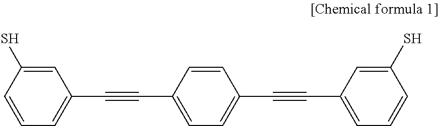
C1=C(S)C=CC=C1C#CC1=CC=C(C#CC2=CC=CC(S)=C2)C=C1
